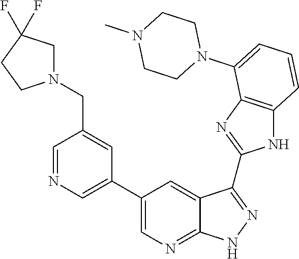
C1=NC=C(C2=CN=C3C(=C2)C(C2=NC4=C(N2)C=CC=C4N2CCN(C)CC2)=NN3)C=C1CN1CC(F)(F)CC1
